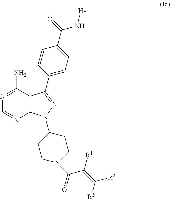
C12=C(C(N)=NC=N1)C(C1=CC=C(C(=O)N[Hy])C=C1)=NN2C1CCN(C(=O)C([R1])=C([R3])[R2])CC1
